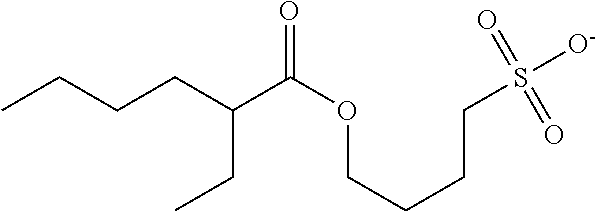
CCCCC(CC)C(OCCCCS([O-])(=O)=O)=O
